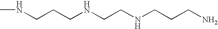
C(CCNCCNCCCN)NC
